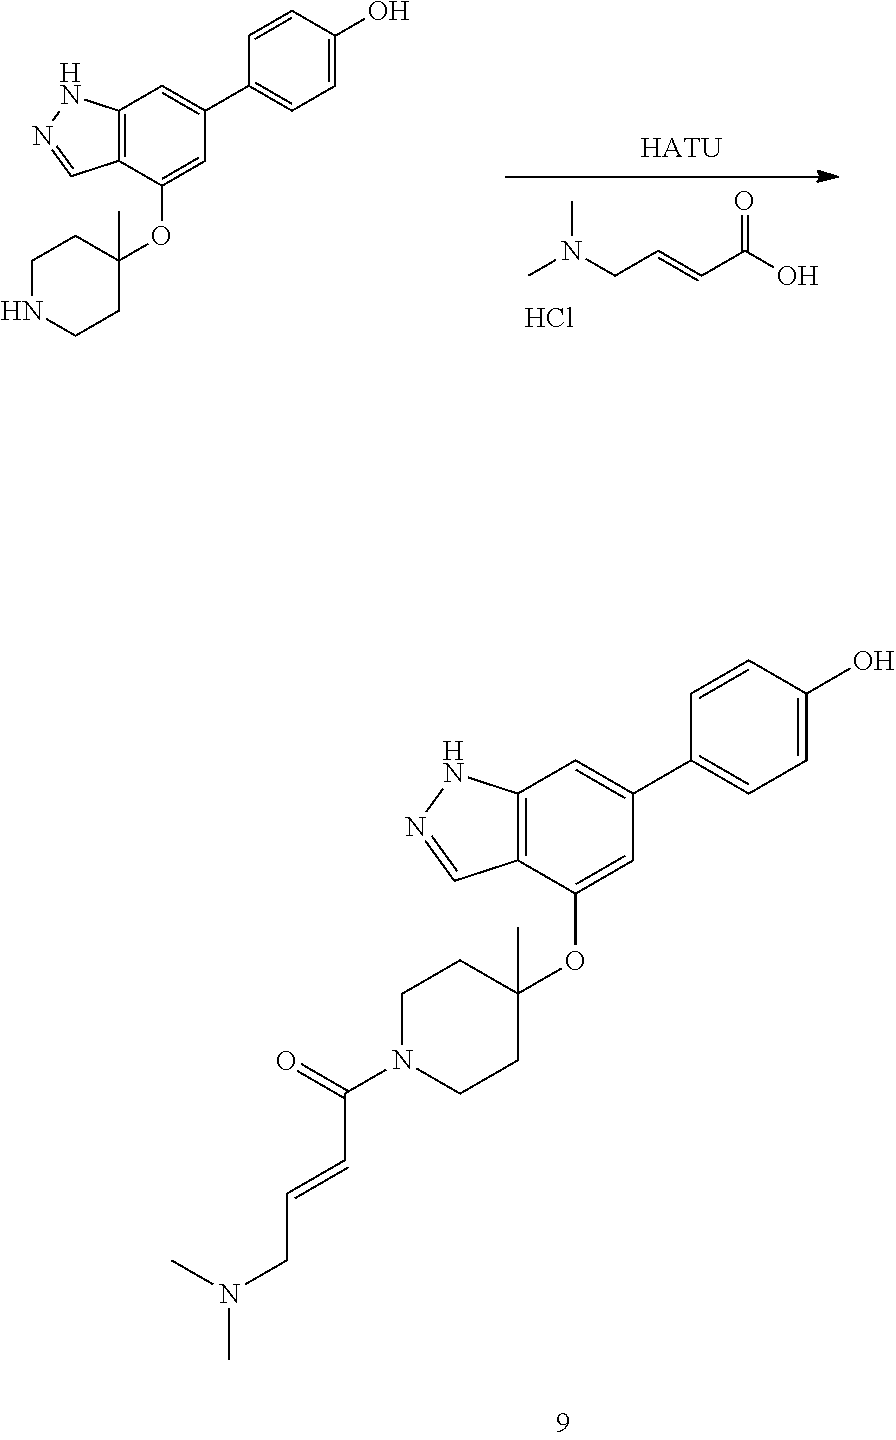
[HATU].CN(CC=CC(O)=O)C.Cl.C12=C(C(OC3(C)CCNCC3)=CC(C3=CC=C(O)C=C3)=C1)C=NN2.C12=C(C(OC3(C)CCN(C(C=CCN(C)C)=O)CC3)=CC(C3=CC=C(O)C=C3)=C1)C=NN2
